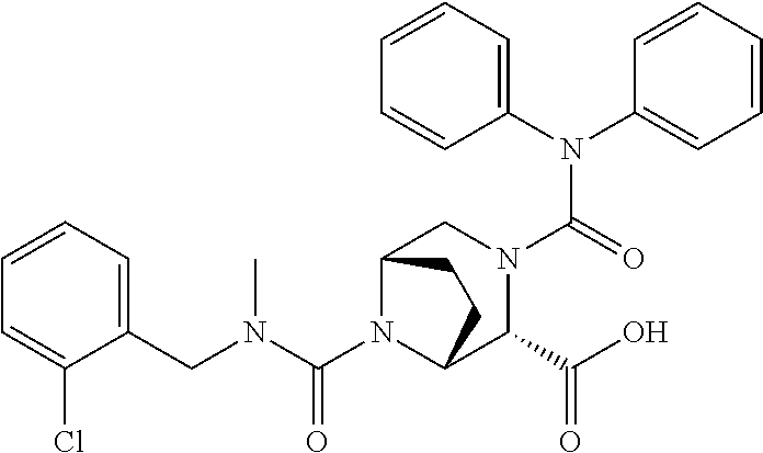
C(N1C2C(C(O)=O)N(C(N(C3=CC=CC=C3)C3=CC=CC=C3)=O)CC1CC2)(N(CC1=CC=CC=C1Cl)C)=O
